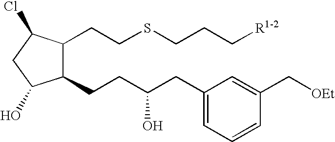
C1(CCSCCC[R1-2])C(CCC(CC2=CC=CC(C[OEt])=C2)O)C(O)CC1Cl
